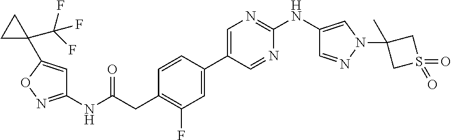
C1(NC(=O)CC2=C(F)C=C(C3=CN=C(NC4=CN(C5(C)CS(=O)(=O)C5)N=C4)N=C3)C=C2)=NOC(C2(C(F)(F)F)CC2)=C1
